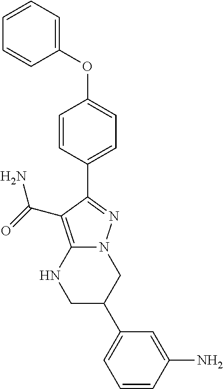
C1C(C2=CC=CC(N)=C2)CN2C(=C(C(=O)N)C(C3=CC=C(OC4=CC=CC=C4)C=C3)=N2)N1
